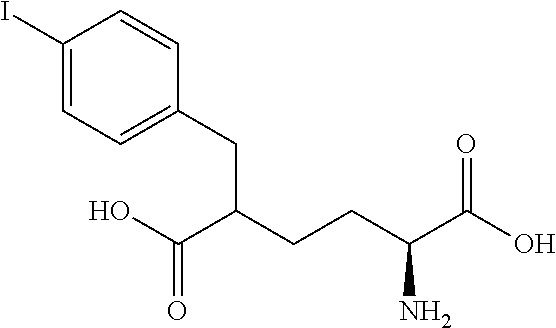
C1(I)=CC=C(CC(CCC(C(O)=O)N)C(O)=O)C=C1
